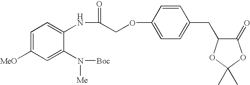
C1=CC(OCC(NC2=CC=C([MeO])C=C2N([Boc])[Me])=O)=CC=C1CC1C(=O)OC(C)(C)O1
